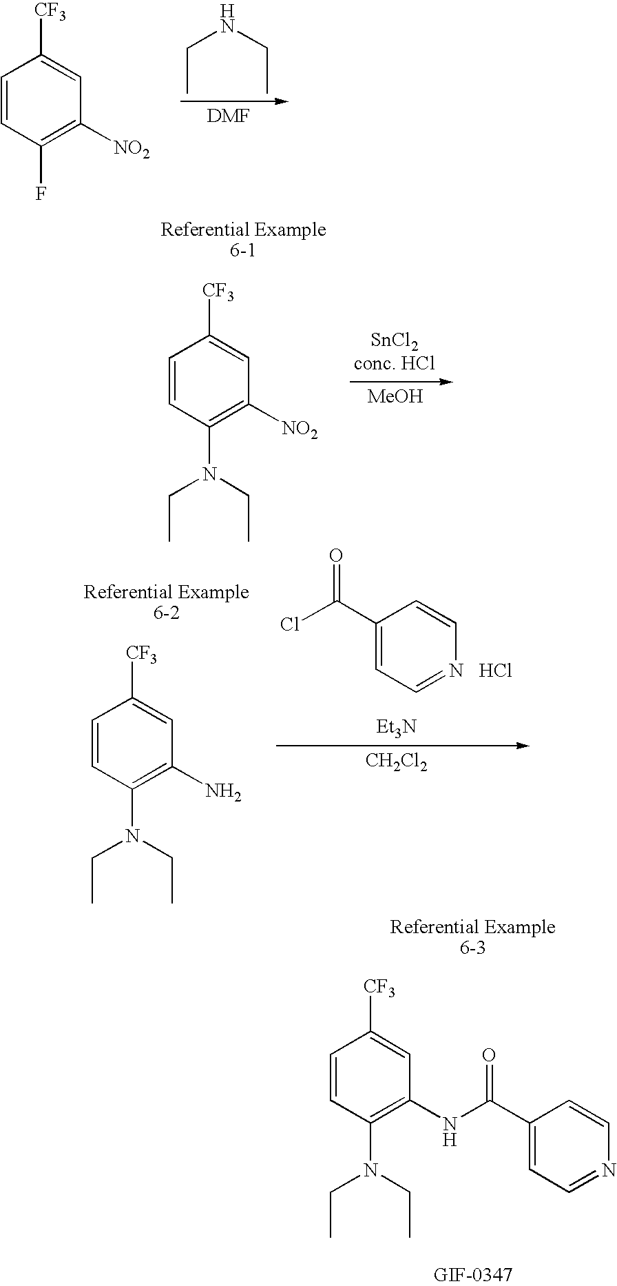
C1=CC(F)=C([NO2])C=C1[CF3].C(C)NCC.C1=CC(N(CC)CC)=C(NC(C2=CC=NC=C2)=O)C=C1[CF3].C1=CC(N(CC)CC)=C([NO2])C=C1[CF3].[MeOH].C1=CC(N(CC)CC)=C(N)C=C1[CF3].C1(C(Cl)=O)=CC=NC=C1.Cl.[CH2Cl2].[Et3N]
